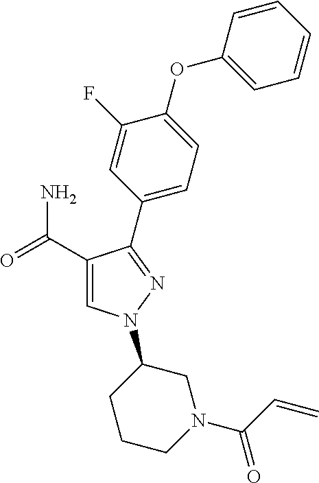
C1(C(=O)N)=CN(C2CCCN(C(C=C)=O)C2)N=C1C1=CC=C(OC2=CC=CC=C2)C(F)=C1
